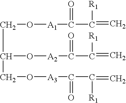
C(C(O[A2]C(=O)C([R1])=C)CO[A3]C(=O)C([R1])=C)O[A1]C(=O)C([R1])=C
